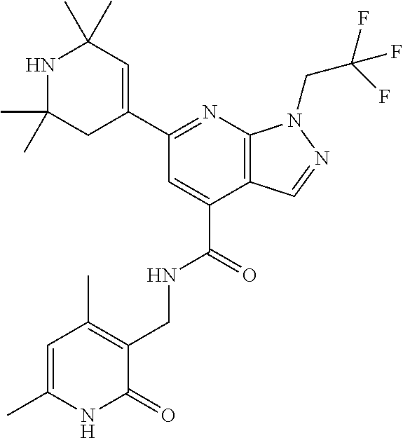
C1(C)(C)NC(C)(C)C=C(C2=NC3=C(C(C(=O)NCC4=C(C)C=C(C)NC4=O)=C2)C=NN3CC(F)(F)F)C1
